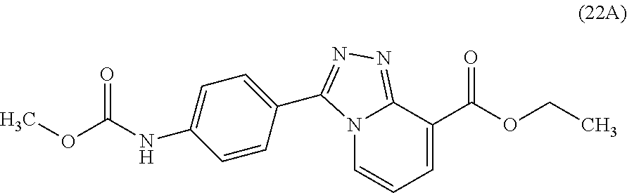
N12C=CC=C(C(=O)OCC)C1=NN=C2C1=CC=C(NC(OC)=O)C=C1
